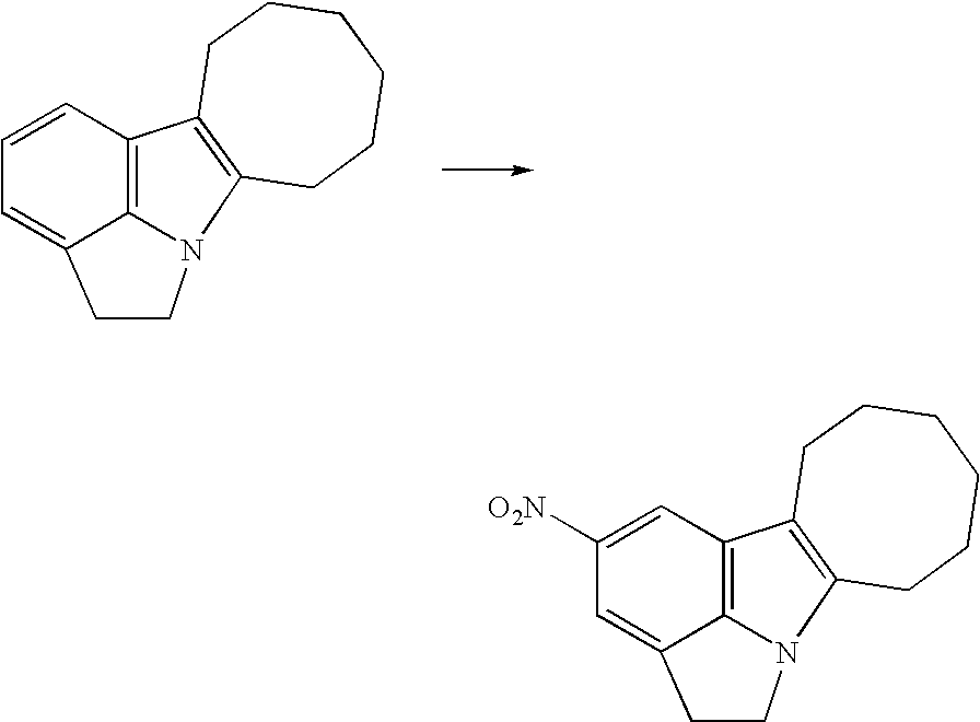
C1=CC2=C3C(=C1)CCN3C1=C2CCCCCC1.C1([O2N])=CC2=C3C(=C1)CCN3C1=C2CCCCCC1
